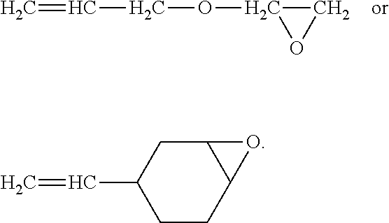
C=CCOC1OC1.C=CC1CCC2C(C1)O2
